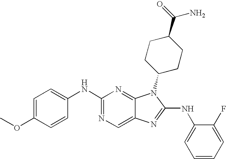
C1(NC2=CC=C(OC)C=C2)=NC=C2C(=N1)N(C1CCC(C(N)=O)CC1)C(NC1=CC=CC=C1F)=N2
